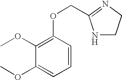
C1=CC(OCC2=NCCN2)=C(OC)C(OC)=C1
